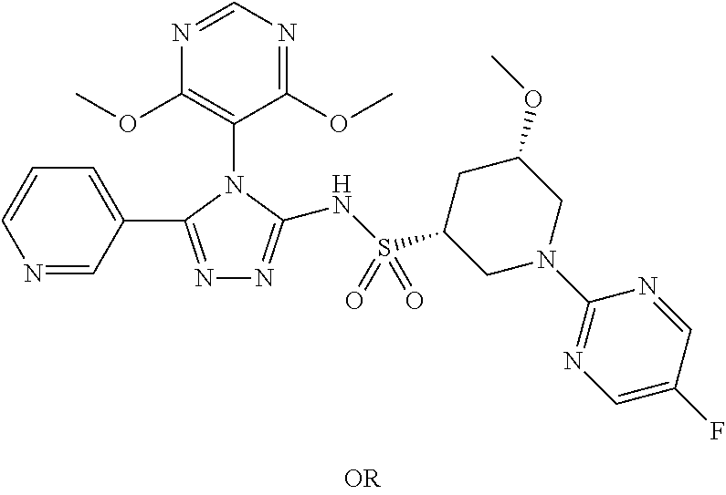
C1=NC(OC)=C(N2C(NS(C3CN(C4=NC=C(F)C=N4)CC(OC)C3)(=O)=O)=NN=C2C2=CC=CN=C2)C(OC)=N1
